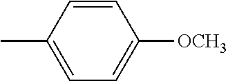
[OCH3]C1=CC=C(C)C=C1
